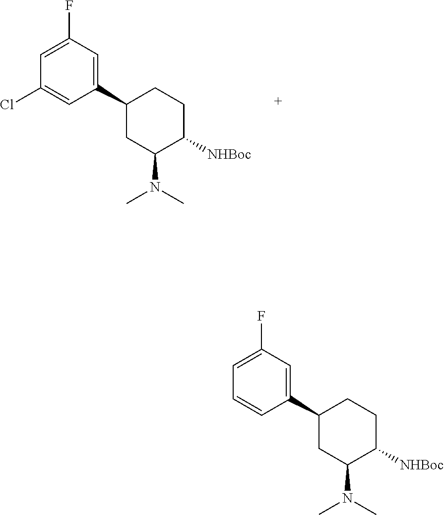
[NHBoc]C1CCC(C2=CC(F)=CC(Cl)=C2)CC1N(C)C.[NHBoc]C1CCC(C2=CC(F)=CC=C2)CC1N(C)C
